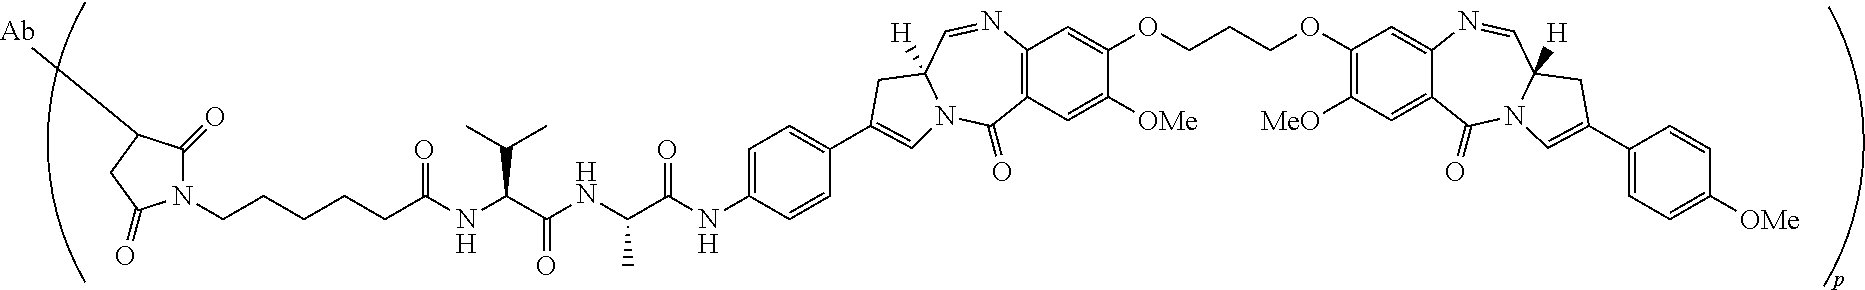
C1=C(NC(C(NC(C(NC(CCCCCN2C(=O)C([Ab])CC2=O)=O)C(C)C)=O)C)=O)C=CC(C2=CN3C([H])(C=NC4=C(C=C([OMe])C(OCCCOC5=C([MeO])C=C6C(=C5)N=CC5([H])N(C6=O)C=C(C6=CC=C([OMe])C=C6)C5)=C4)C3=O)C2)=C1
